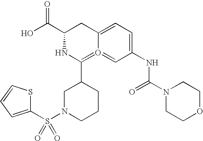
C1(S(N2CCCC(C3=O4=CC(NC(N5CCOCC5)=O)=CC=C4CC(C(O)=O)N3)C2)(=O)=O)=CC=CS1
